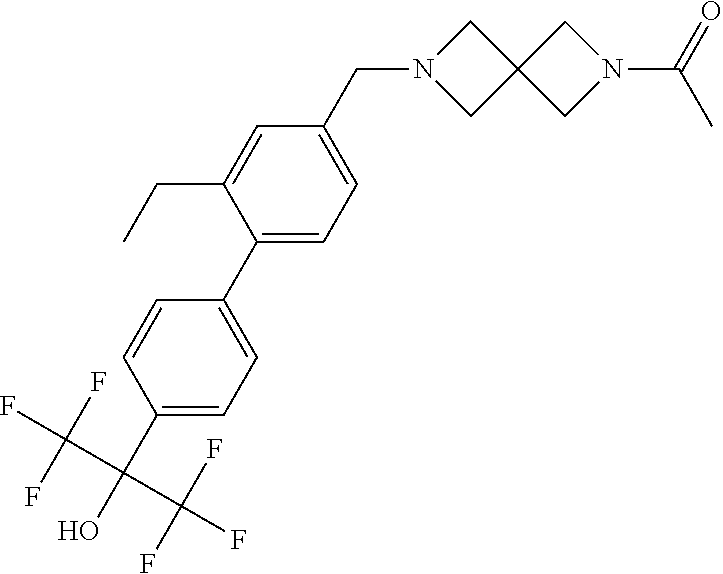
C1(C(O)(C(F)(F)F)C(F)(F)F)=CC=C(C2=CC=C(CN3CC4(C3)CN(C(C)=O)C4)C=C2CC)C=C1
